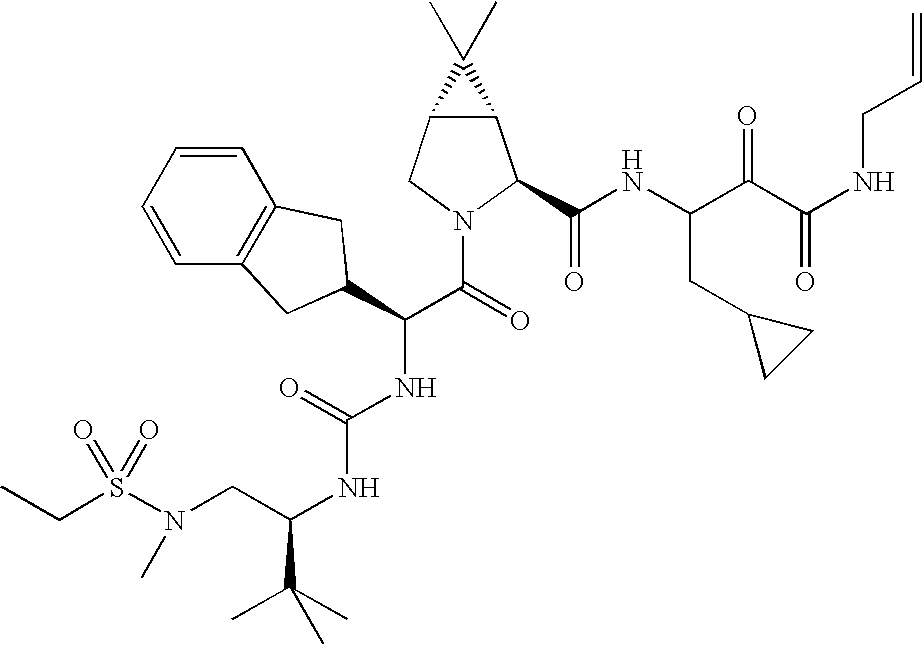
S(N(CC(NC(NC(C(=O)N1C(C(NC(C(C(NCC=C)=O)=O)CC2CC2)=O)C2C(C1)C2(C)C)C1CC2=C(C=CC=C2)C1)=O)C(C)(C)C)C)(=O)(=O)CC
